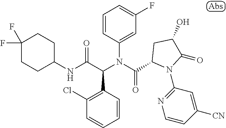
C1(NC(C(C2=C(Cl)C=CC=C2)N(C(=O)C2N(C3=NC=CC([CN])=C3)C(=O)C(O)C2)C2=CC(F)=CC=C2)=O)CCC(F)(F)CC1
